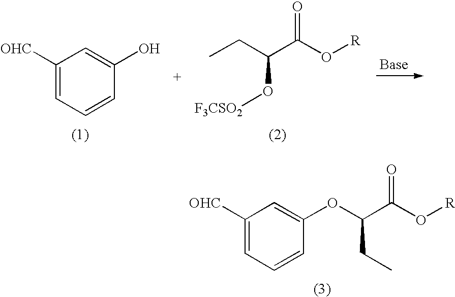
C1([OHC])=CC=CC(O)=C1.CCC(C(O[R])=O)O[F3CSO2].C1([OHC])=CC=CC(OC(C(O[R])=O)CC)=C1
